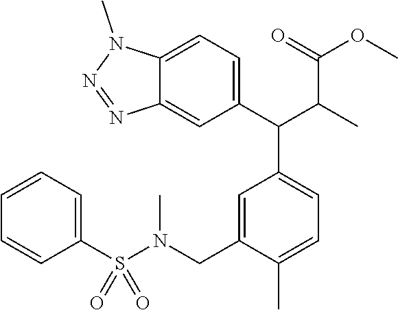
C1(C(C2=CC=C(C)C(CN(C)S(C3=CC=CC=C3)(=O)=O)=C2)C(C(OC)=O)C)=CC=C2C(=C1)N=NN2C
